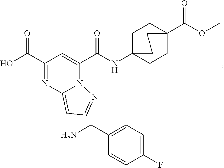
C(=O)(C1=CC(C(=O)O)=NC2=CC=NN21)NC12CCC(C(OC)=O)(CC1)CC2.NCC1=CC=C(F)C=C1
